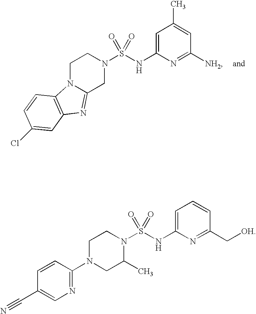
N1(S(NC2=CC(C)=CC([NH2])=N2)(=O)=O)CCN2C(=NC3=C2C=CC(Cl)=C3)C1.N1(S(NC2=CC=CC(C[OH])=N2)(=O)=O)CCN(C2=NC=C(C#N)C=C2)CC1C
